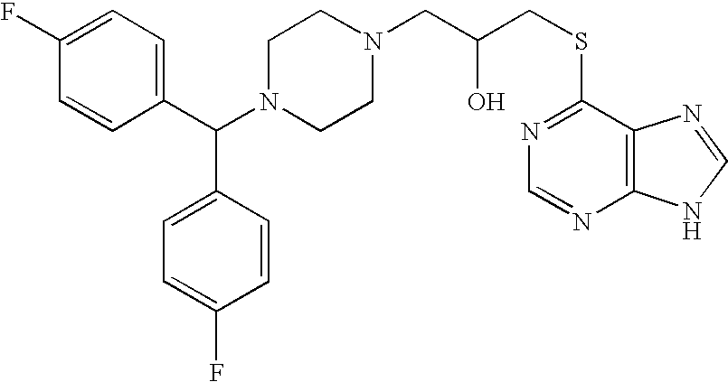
C1=C(F)C=CC(C(N2CCN(CC(CSC3=NC=NC4=C3N=CN4)O)CC2)C2=CC=C(F)C=C2)=C1
